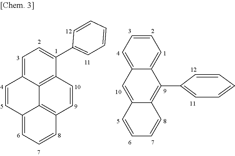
C1=CC=C2C(=C1)C(C1=CC=CC=C1)=C1C(=C2)C=CC=C1.C1=C2C3=C(C(C4=CC=CC=C4)=C1)C=CC1=C3C(=CC=C1)C=C2
